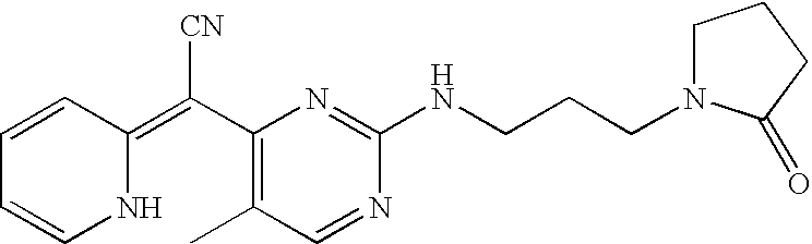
C1=CC(=C(C2=C(C)C=NC(NCCCN3CCCC3=O)=N2)[CN])NC=C1
